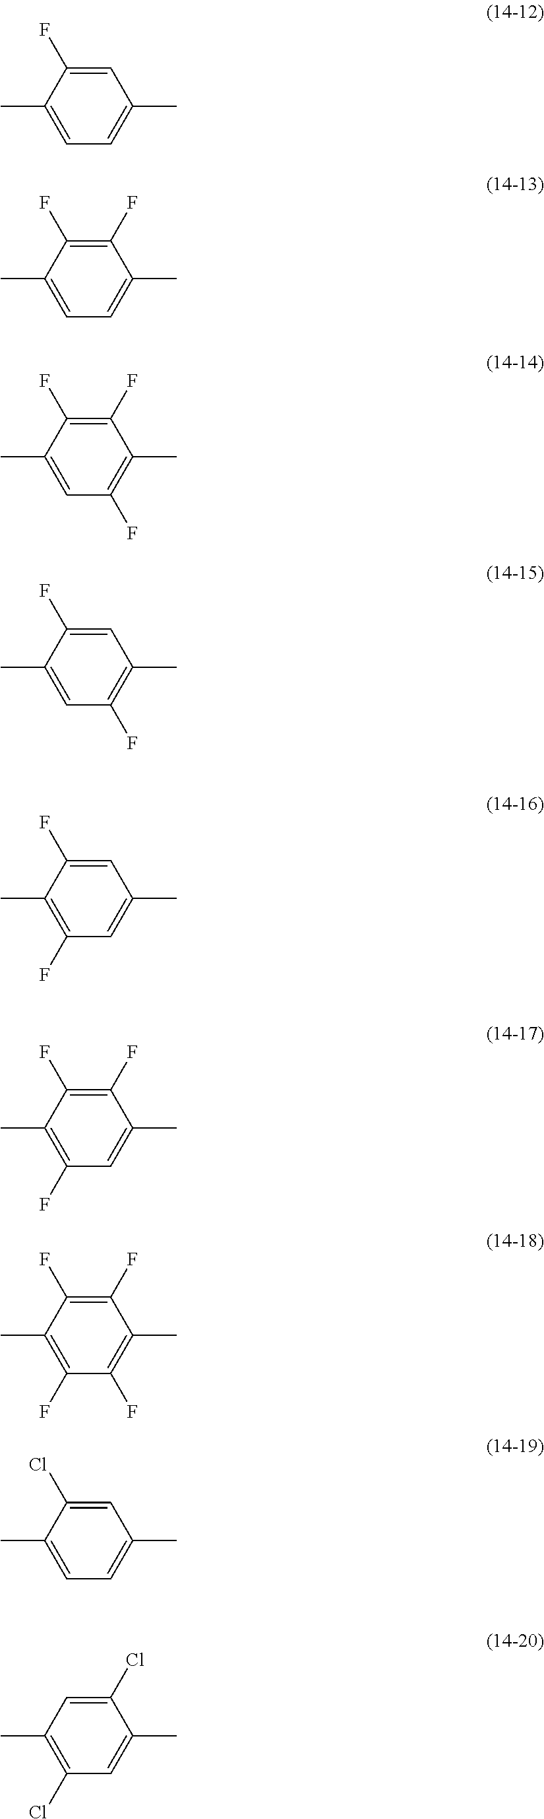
C1=C(C)C(F)=CC(C)=C1.C1=C(C)C(F)=C(F)C(C)=C1.C1=C(C)C(F)=C(F)C(C)=C1F.C1=C(C)C(F)=CC(C)=C1F.C1(F)=C(C)C(F)=CC(C)=C1.C1(F)=C(C)C(F)=C(F)C(C)=C1.C1(F)=C(C)C(F)=C(F)C(C)=C1F.C1=C(C)C(Cl)=CC(C)=C1.C1(Cl)=C(C)C=C(Cl)C(C)=C1
